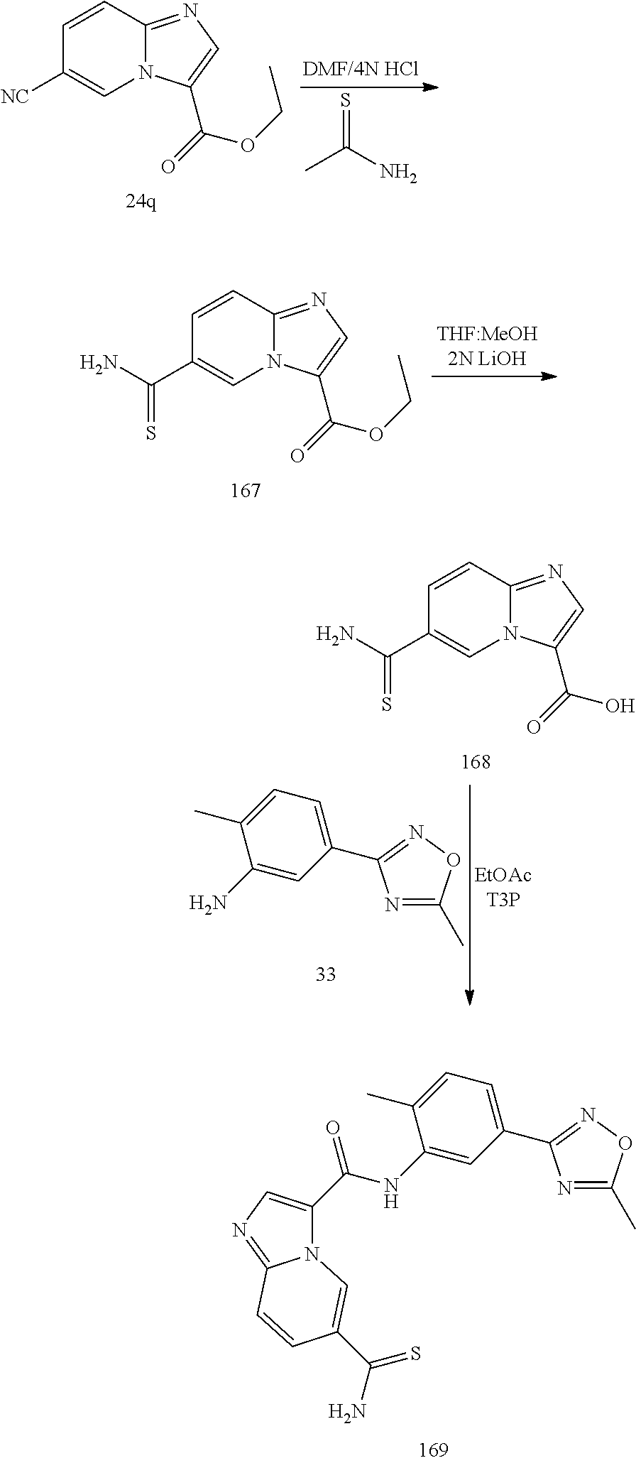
N1=C(C)ON=C1C1=CC=C(C)C(NC(C2=CN=C3N2C=C(C(N)=S)C=C3)=O)=C1.C1=CC2=NC=C(C(=O)OCC)N2C=C1[NC].CC(N)=S.C1=CC2=NC=C(C(=O)OCC)N2C=C1C(N)=S.C1=CC2=NC=C(C(=O)O)N2C=C1C(N)=S.N1=C(C)ON=C1C1=CC=C(C)C(N)=C1
